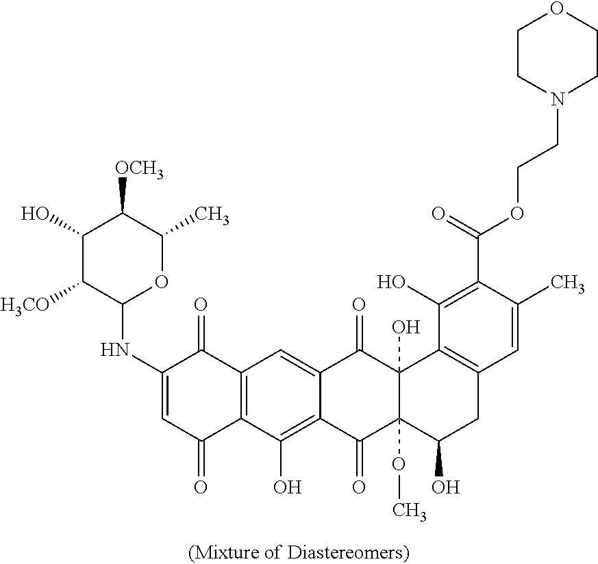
C1(NC2=CC(=O)C3=C(C2=O)C=C2C(=C3O)C(=O)C3(OC)C(O)(C2=O)C2=C(CC3O)C=C(C)C(C(=O)OCCN3CCOCC3)=C2O)OC(C)C([OCH3])C(O)C1[H3CO]
